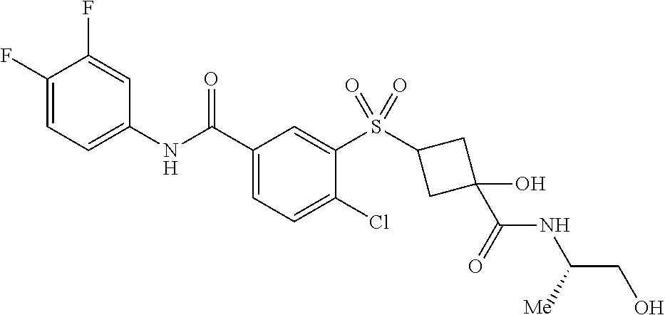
C1(F)=CC=C(NC(C2=CC=C(Cl)C(S(C3CC(O)(C(=O)NC(CO)[Me])C3)(=O)=O)=C2)=O)C=C1F
